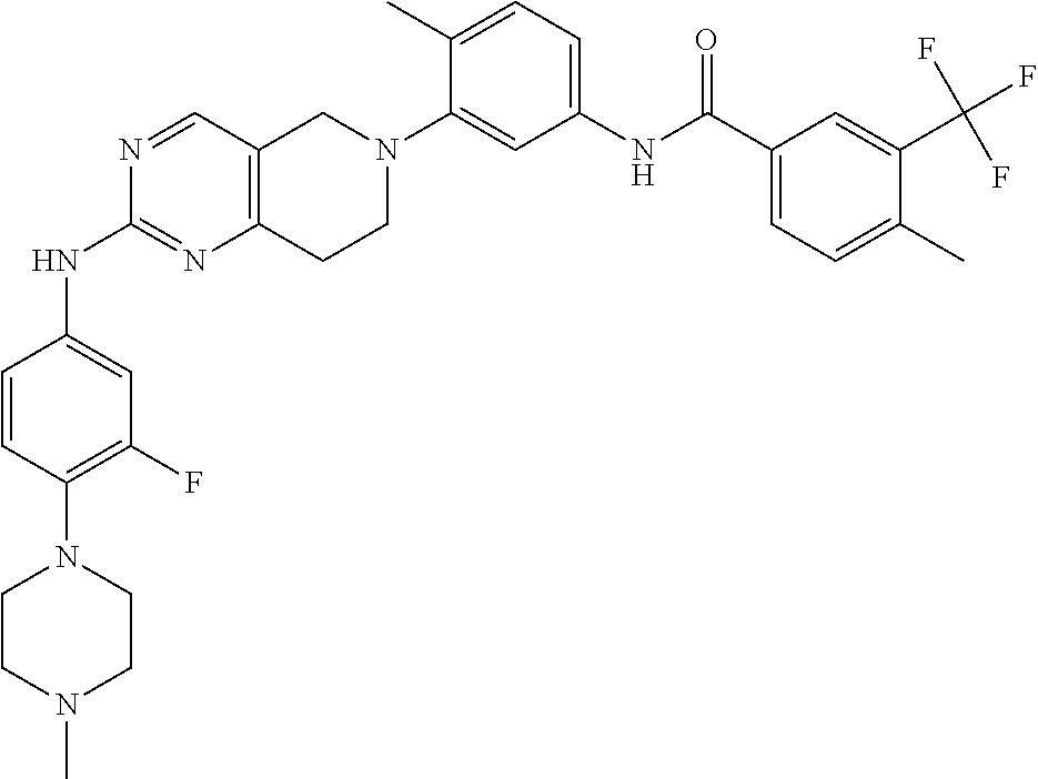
N1=CC2=C(N=C1NC1=CC(F)=C(N3CCN(C)CC3)C=C1)CCN(C1=CC(NC(C3=CC=C(C)C(C(F)(F)F)=C3)=O)=CC=C1C)C2
